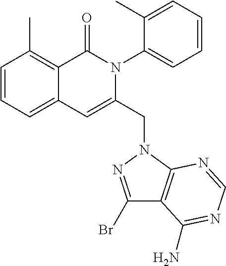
C1=CC=C2C(=C1C)C(=O)N(C1=CC=CC=C1C)C(CN1C3=C(C(Br)=N1)C(N)=NC=N3)=C2
